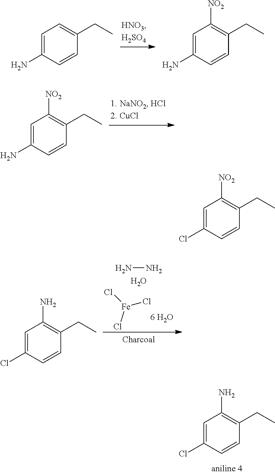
C1=C(Cl)C=CC(CC)=C1N.Cl[Fe](Cl)Cl.[6 H2O].NN.O.C1=C(Cl)C=CC(CC)=C1N.C1=C(N)C=CC(CC)=C1.C1=C(N)C=CC(CC)=C1[NO2].C1=C(N)C=CC(CC)=C1[NO2].C1=C(Cl)C=CC(CC)=C1[NO2]
